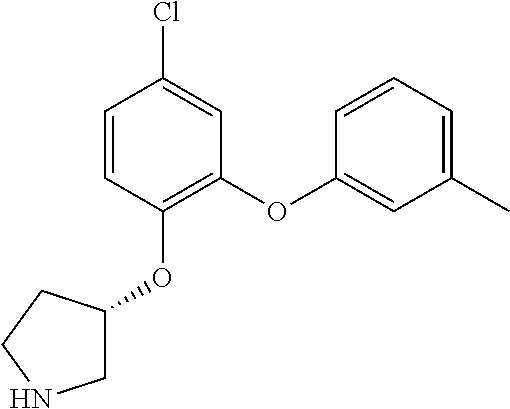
C1=CC(OC2CNCC2)=C(OC2=CC(C)=CC=C2)C=C1Cl
